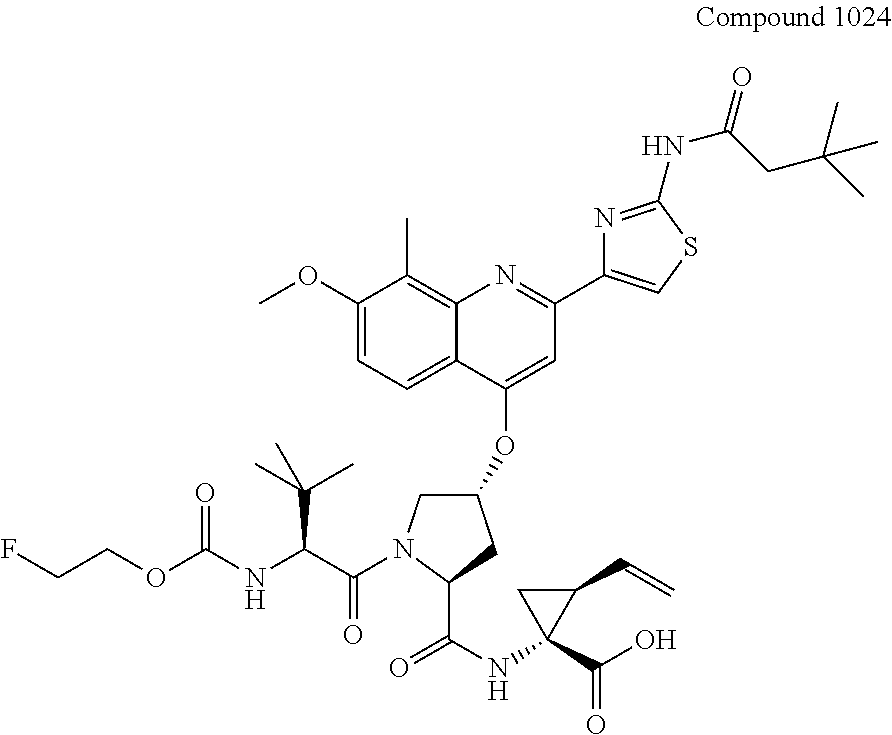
O(C(NC(C(=O)N1CC(OC2=CC(C3=CSC(NC(=O)CC(C)(C)C)=N3)=NC3=C(C)C(OC)=CC=C23)CC1C(NC1(C(O)=O)C(C=C)C1)=O)C(C)(C)C)=O)CCF
